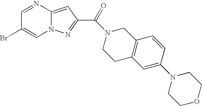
N1=CC(Br)=CN2C1=CC(C(=O)N1CCC3=C(C1)C=CC(N1CCOCC1)=C3)=N2
